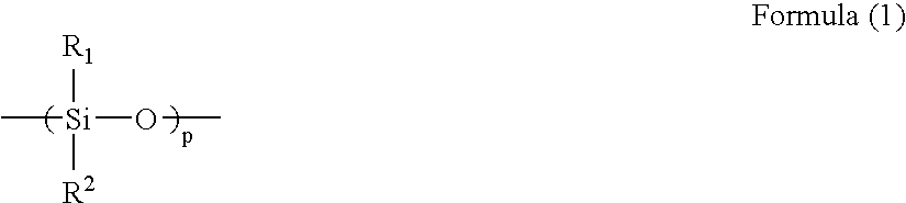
[R1][Si](OC)(C)[R2]
